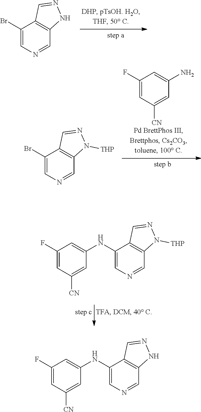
C1(Br)=CN=CC2=C1C=NN2.C1(F)=CC([CN])=CC(N)=C1.C1(Br)=CN=CC2=C1C=NN2[THP].C1(NC2=CC(F)=CC([CN])=C2)=CN=CC2=C1C=NN2[THP].C1(NC2=CC(F)=CC([CN])=C2)=CN=CC2=C1C=NN2
